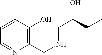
C1=CC(O)=C(CNCC(CC)O)N=C1
